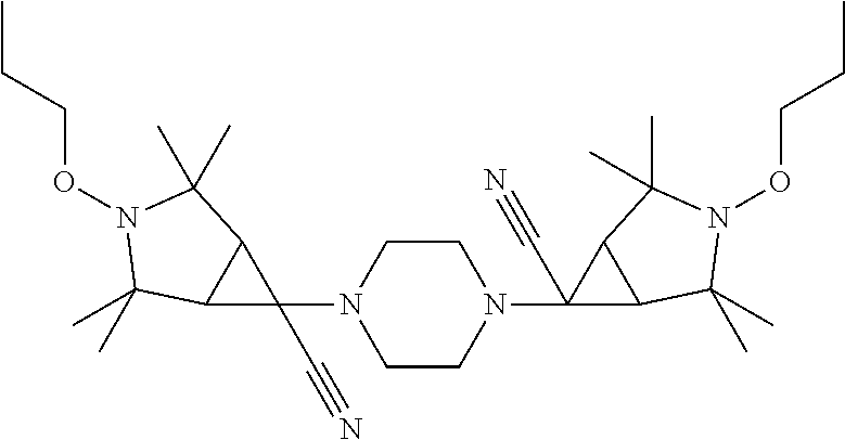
C1CN(C2(C#N)C3C2C(C)(C)N(OCCC)C3(C)C)CCN1C1(C#N)C2C1C(C)(C)N(OCCC)C2(C)C
